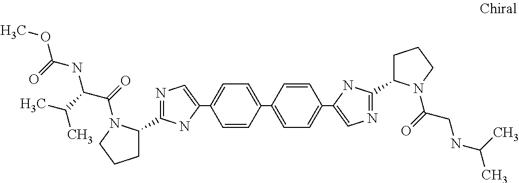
C1=CC(C2=CC=C(C3=CN=C(C4CCCN4C(C(NC(=O)OC)C(C)C)=O)N3)C=C2)=CC=C1C1=CN=C(C2CCCN2C(CNC(C)C)=O)N1
